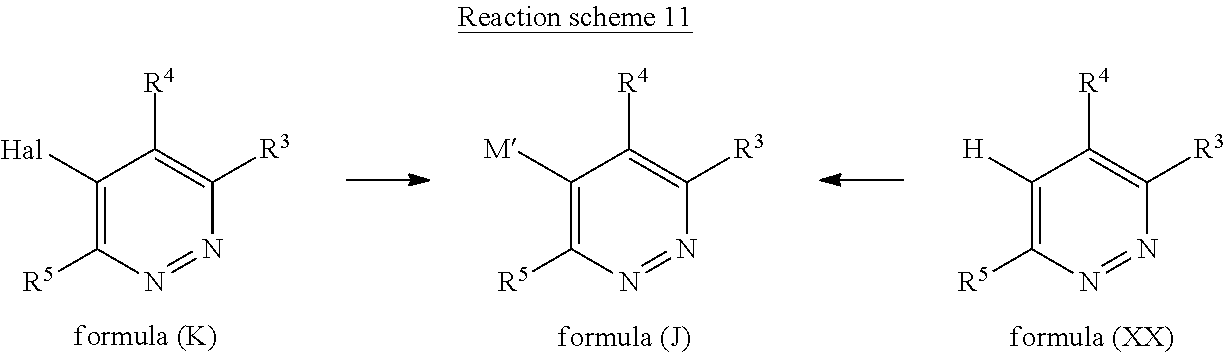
C1([H])=C([R5])N=NC([R3])=C1[R4].C1([M])=C([R5])N=NC([R3])=C1[R4].C1([Hal])=C([R5])N=NC([R3])=C1[R4]
